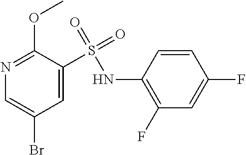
N1=C(OC)C(S(=O)(=O)NC2=C(F)C=C(F)C=C2)=CC(Br)=C1
